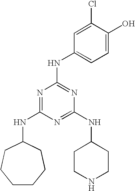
C1CCCC(NC2=NC(NC3=CC=C(O)C(Cl)=C3)=NC(NC3CCNCC3)=N2)CC1
